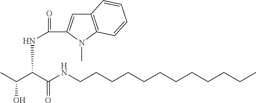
C12=C(N(C)C(C(=O)NC(C(C)O)C(NCCCCCCCCCCCC)=O)=C1)C=CC=C2
